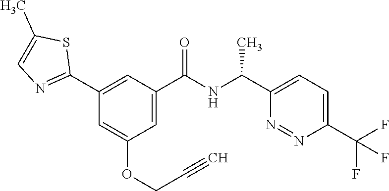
C1(C2=NC=C(C)S2)=CC(C(NC(C2=CC=C(C(F)(F)F)N=N2)C)=O)=CC(OCC#C)=C1
